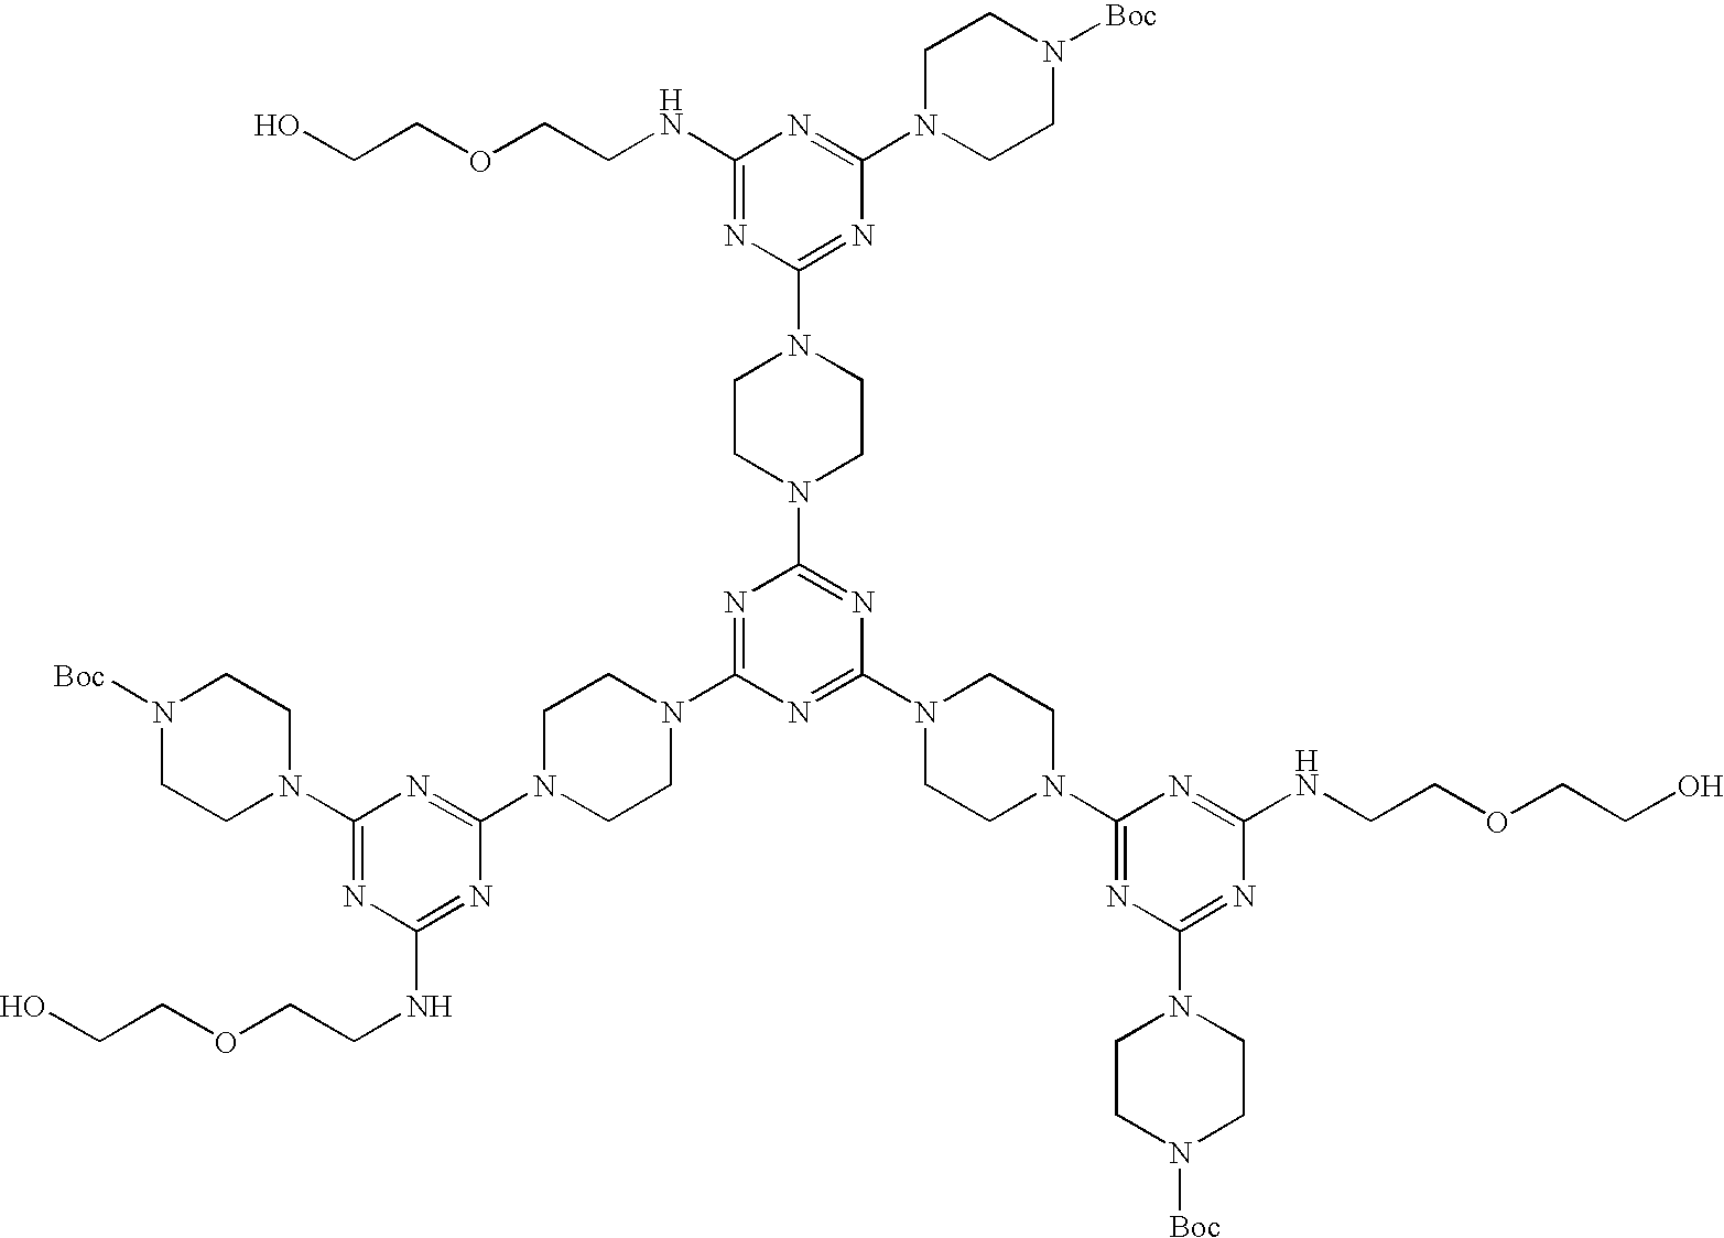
[Boc]N1CCN(C2=NC(NCCOCCO)=NC(N3CCN(C4=NC(N5CCN(C6=NC(N7CCN([Boc])CC7)=NC(NCCOCCO)=N6)CC5)=NC(N5CCN(C6=NC(N7CCN([Boc])CC7)=NC(NCCOCCO)=N6)CC5)=N4)CC3)=N2)CC1
